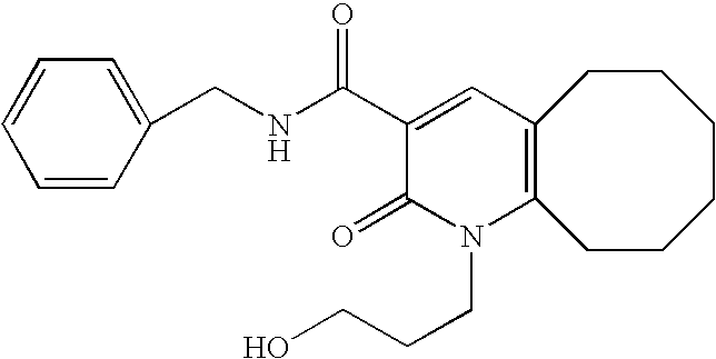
C12=C(CCCCCC1)N(CCCO)C(=O)C(C(NCC1=CC=CC=C1)=O)=C2
